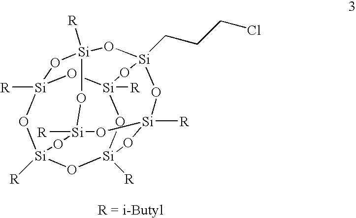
O1[Si]2([R])O[Si]3([R])O[Si]4([R])O[Si]1([R])O[Si]1(CCCCl)O[Si]([R])(O2)O[Si]([R])(O3)O[Si]([R])(O1)O4
